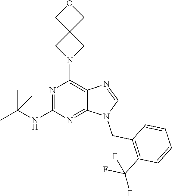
N1=C(NC(C)(C)C)N=C2C(=C1N1CC3(C1)COC3)N=CN2CC1=C(C(F)(F)F)C=CC=C1
